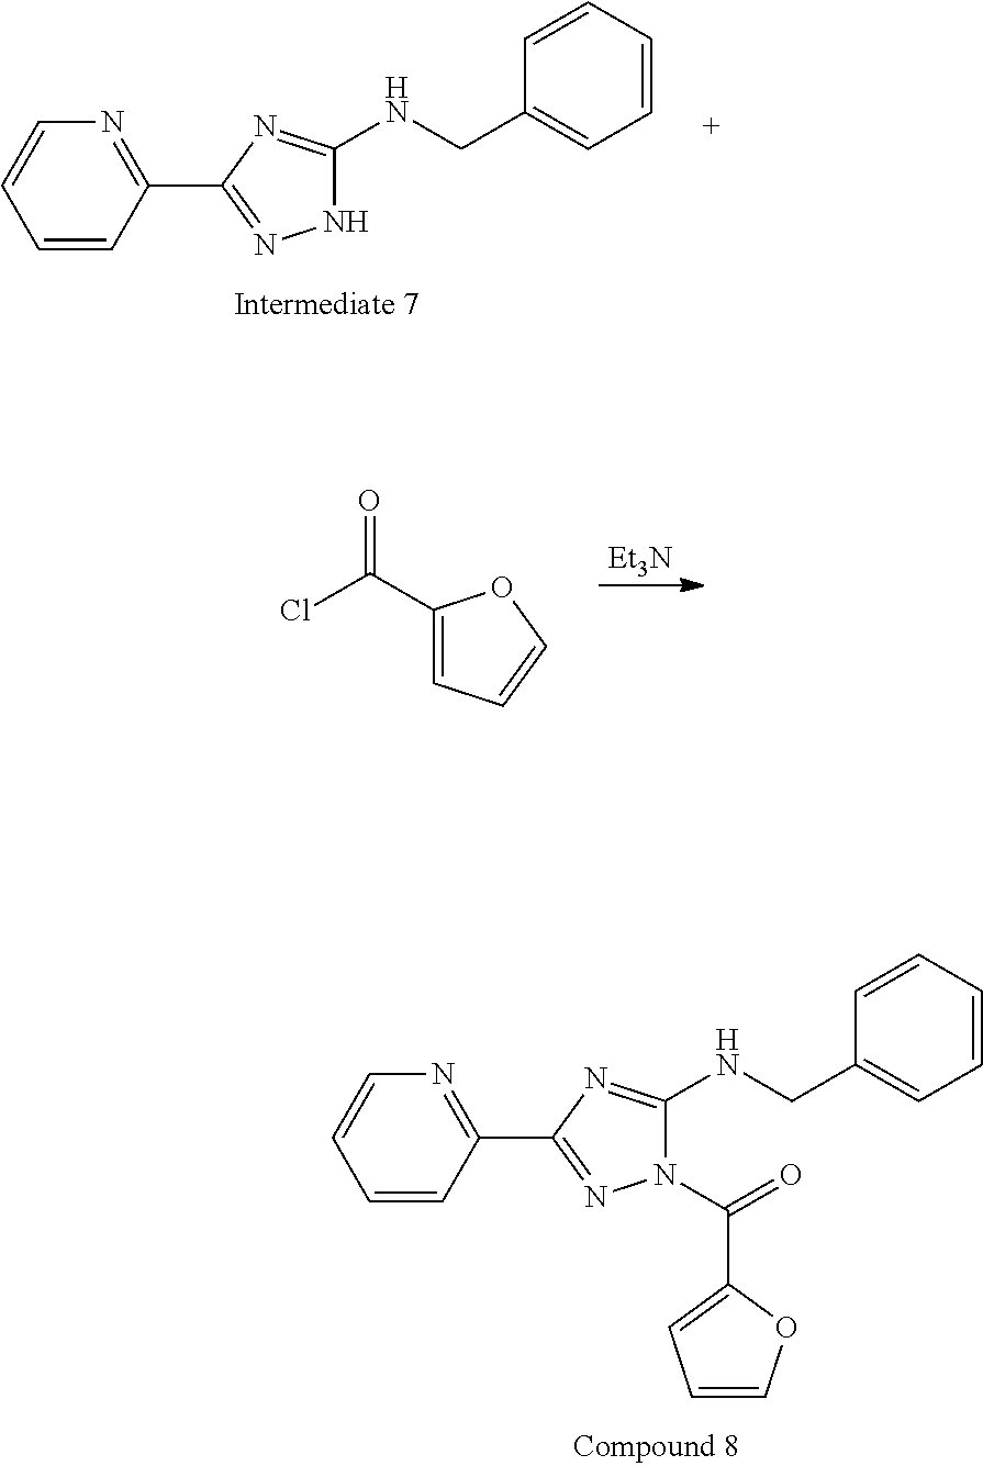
C1=CC(C2=NN(C(C3=CC=CO3)=O)C(NCC3=CC=CC=C3)=N2)=NC=C1.C1=CC(C2=NNC(NCC3=CC=CC=C3)=N2)=NC=C1.[Et3N].ClC(C1=CC=CO1)=O
